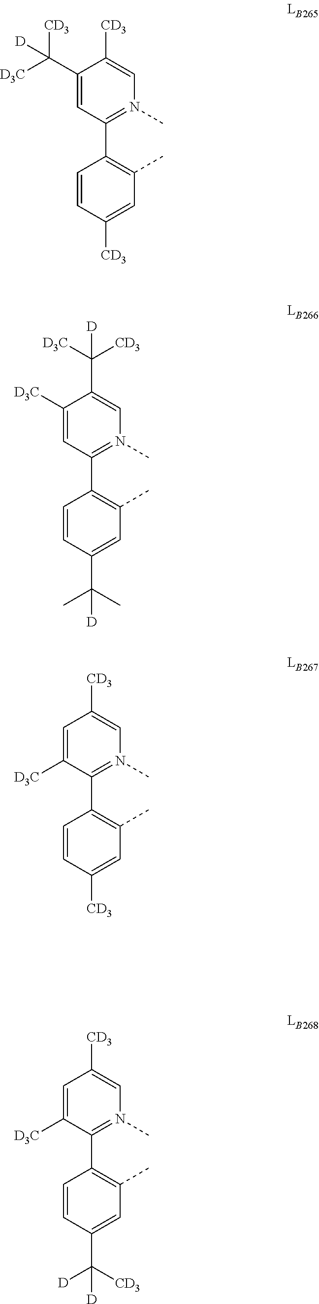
C1=CC(C(C)(C)[D])=CC(C)=C1C1=N(C)C=C(C([D3C])([CD3])[D])C([D3C])=C1.C1=CC([CD3])=CC(C)=C1C1=N(C)C=C([CD3])C(C([D3C])([CD3])[D])=C1.C1=CC([CD3])=CC(C)=C1C1=N(C)C=C([CD3])C=C1[D3C].C1=CC(C([CD3])([D])[D])=CC(C)=C1C1=N(C)C=C([CD3])C=C1[D3C]
